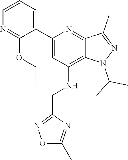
C12=C(NCC3=NOC(C)=N3)C=C(C3=CC=CN=C3OCC)N=C1C(C)=NN2C(C)C
